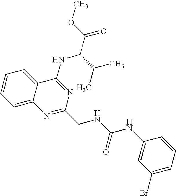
C1=CC=C2C(=C1)C(NC(C(C)C)C(=O)OC)=NC(CNC(NC1=CC(Br)=CC=C1)=O)=N2
